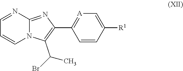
N12C(=NC(C3=[A]C=C([R1])C=C3)=C1C(Br)C)N=CC=C2
